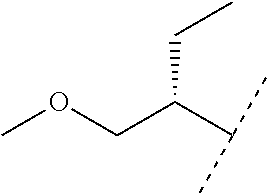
C(CC)(C(C)C)COC
